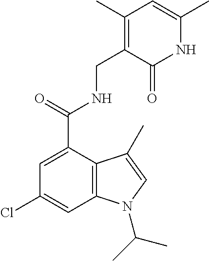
C1=C(C(NCC2=C(C)C=C(C)NC2=O)=O)C2=C(C=C1Cl)N(C(C)C)C=C2C
